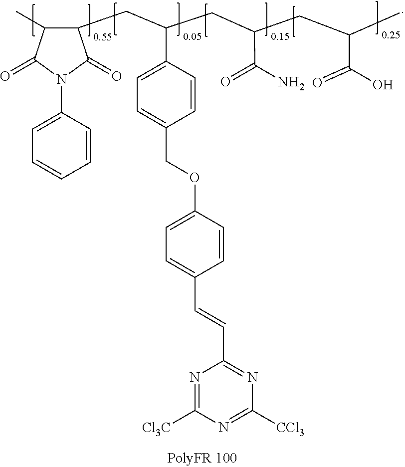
C(C(CC(CC(C)C(O)=O)C(N)=O)C1=CC=C(COC2=CC=C(C=CC3=NC([CCl3])=NC([Cl3C])=N3)C=C2)C=C1)C1C(C)C(=O)N(C2=CC=CC=C2)C1=O
